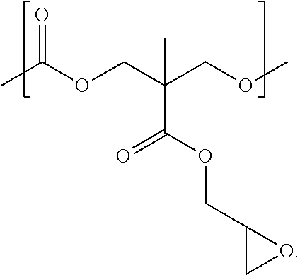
O=C(OCC(COC)(C(OCC1CO1)=O)C)C
